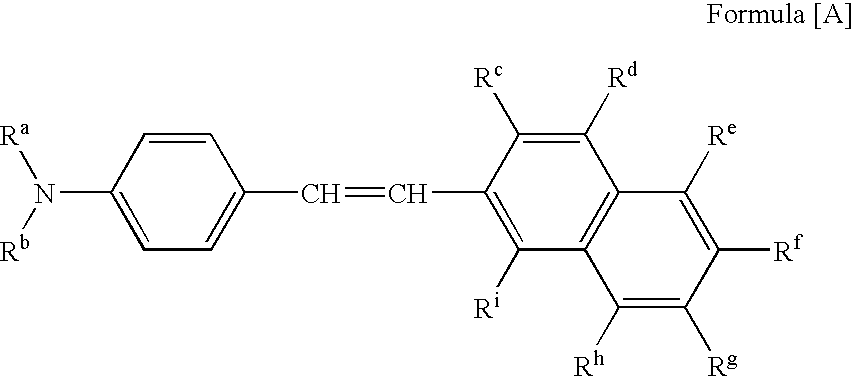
C1=CC(N([Rb])[Ra])=CC=C1C=CC1=C([Ri])C2=C(C([Rd])=C1[Rc])C([Re])=C([Rf])C([Rg])=C2[Rh]
